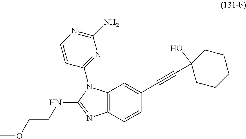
C12=C(C=CC(C#CC3(O)CCCCC3)=C1)N=C(NCCOC)N2C1=NC(N)=NC=C1
